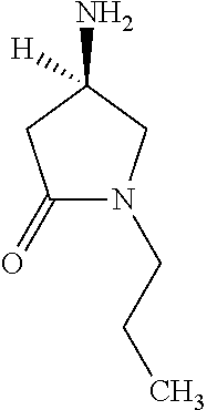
C1(=O)N(CCC)CC(N)([H])C1
